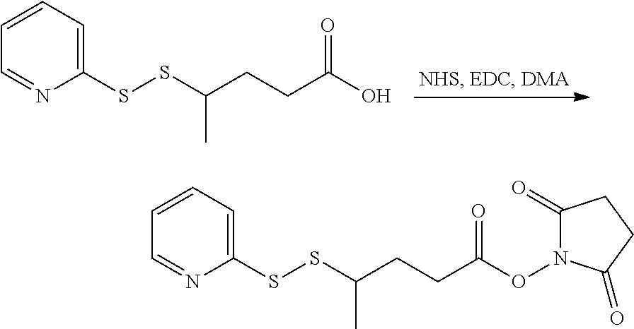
C1(SSC(CCC(O)=O)C)=CC=CC=N1.C1(SSC(CCC(ON2C(=O)CCC2=O)=O)C)=CC=CC=N1
